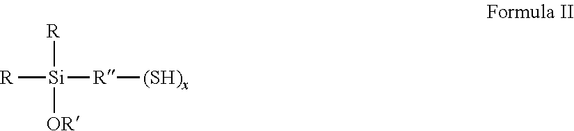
[R][Si]([R][(SH)x])([R])[OR]
